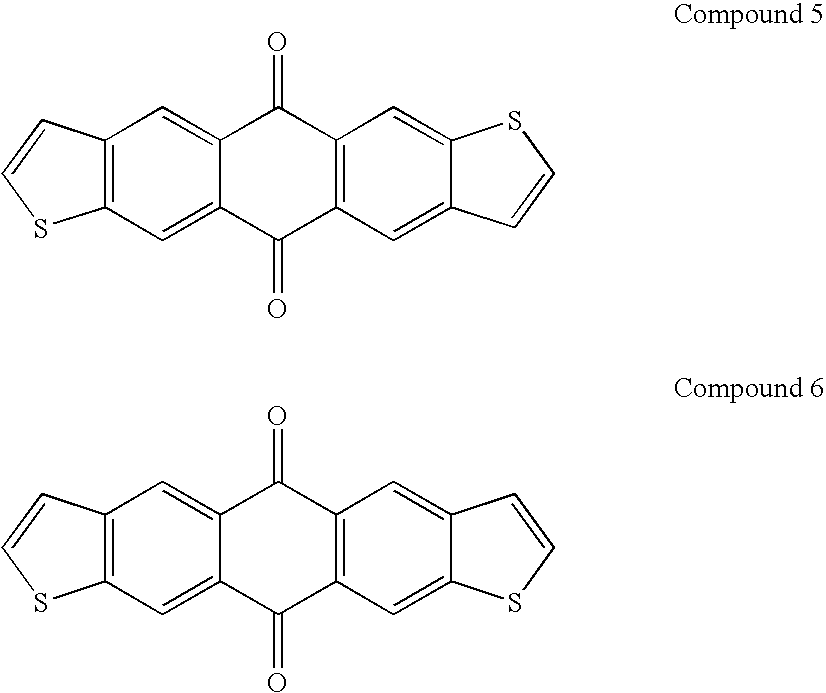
C12=C(C=C3C(=C1)C(=O)C1=C(C=C4C(=C1)C=CS4)C3=O)C=CS2.C12=C(C=C3C(=C1)C(=O)C1=C(C=C4C(=C1)SC=C4)C3=O)C=CS2
